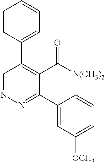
N1=CC(C2=CC=CC=C2)=C(C(=O)[N(CH3)2])C(C2=CC([OCH3])=CC=C2)=N1
